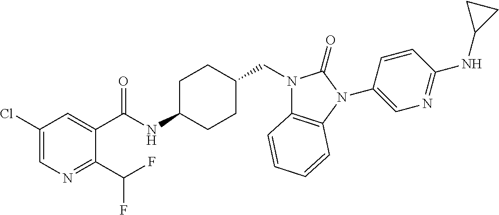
C1(Cl)=CN=C(C(F)F)C(C(NC2CCC(CN3C4=C(N(C5=CN=C(NC6CC6)C=C5)C3=O)C=CC=C4)CC2)=O)=C1
